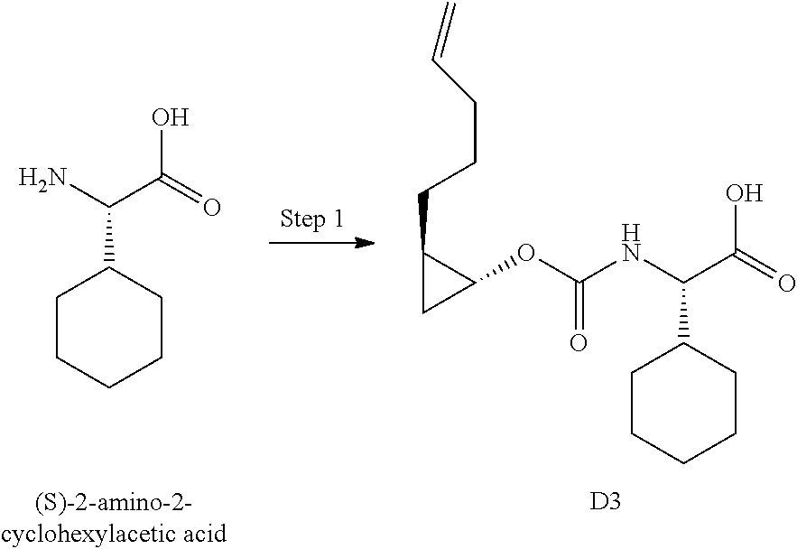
NC(C(=O)O)C1CCCCC1.N(C(C(=O)O)C1CCCCC1)C(OC1C(CCCC=C)C1)=O.[D3]
